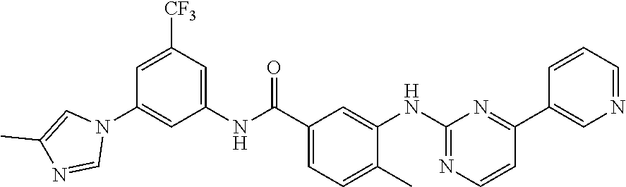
C1=CC(C2=CN=CC=C2)=NC(NC2=CC(C(NC3=CC([CF3])=CC(N4C=NC(C)=C4)=C3)=O)=CC=C2C)=N1
